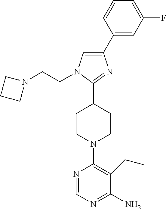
C1(C2=CC(F)=CC=C2)=CN(CCN2CCC2)C(C2CCN(C3=C(CC)C(N)=NC=N3)CC2)=N1
